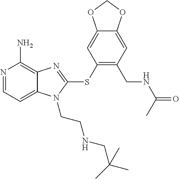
N1=CC=C2C(=C1N)N=C(SC1=C(CNC(=O)C)C=C3C(=C1)OCO3)N2CCNCC(C)(C)C
